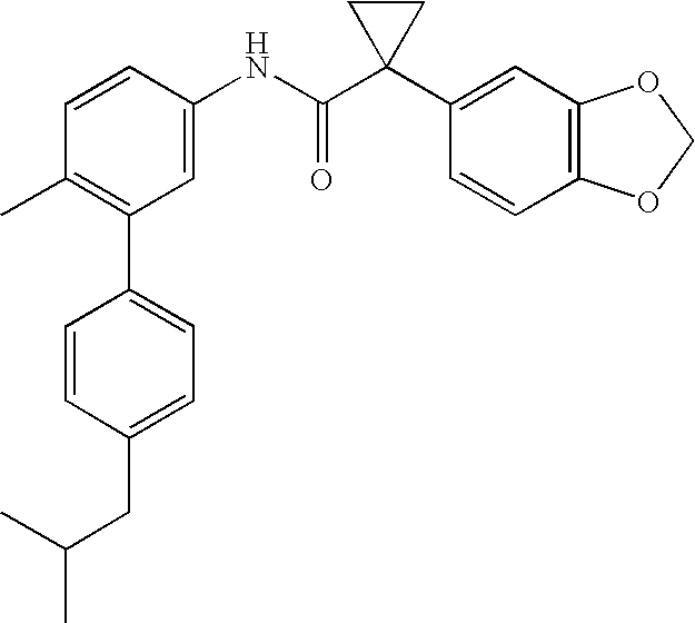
C1(NC(C2(C3=CC4=C(C=C3)OCO4)CC2)=O)=CC(C2=CC=C(CC(C)C)C=C2)=C(C)C=C1
